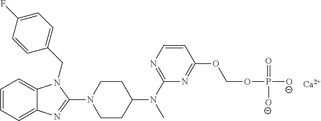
C1=CC=C2C(=C1)N(CC1=CC=C(F)C=C1)C(N1CCC(N(C)C3=NC=CC(OCOP([O-])(=O)[O-])=N3)CC1)=N2.[Ca]
